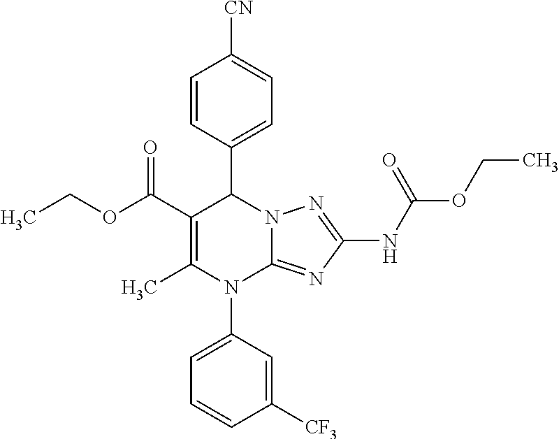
C1=CC(C2C(C(OCC)=O)=C(C)N(C3=CC=CC([CF3])=C3)C3=NC(NC(OCC)=O)=NN23)=CC=C1[CN]
